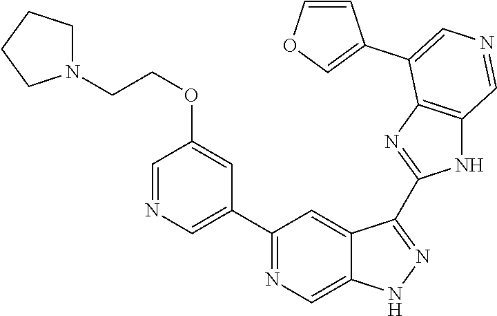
C1(C2=CN=CC(OCCN3CCCC3)=C2)=NC=C2C(=C1)C(C1=NC3=C(N1)C=NC=C3C1=COC=C1)=NN2
